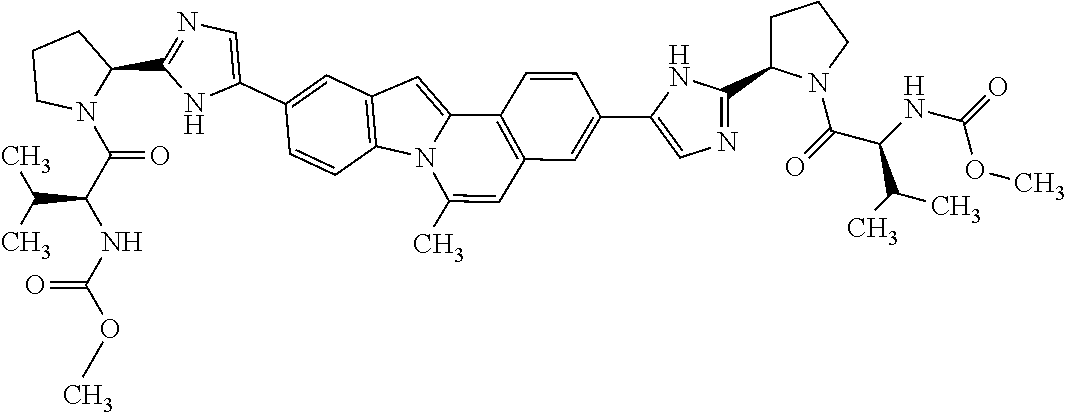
C1=C(C2=CC3=C(C=C2)N2C(=C3)C3=C(C=C2C)C=C(C2=CN=C(C4CCCN4C(C(C(C)C)NC(=O)OC)=O)N2)C=C3)NC(C2CCCN2C(=O)C(C(C)C)NC(OC)=O)=N1
